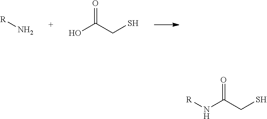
[R]N.OC(CS)=O.N(C(CS)=O)[R]
